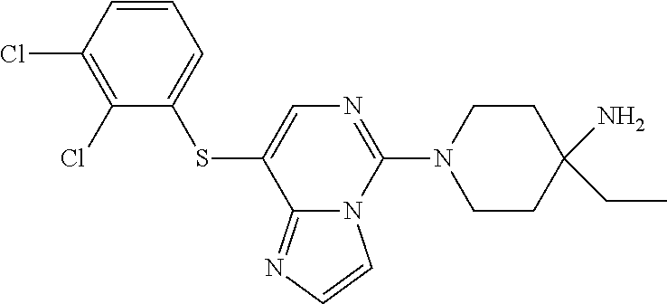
C1=CC(Cl)=C(Cl)C(SC2=CN=C(N3CCC(N)(CC)CC3)N3C2=NC=C3)=C1
